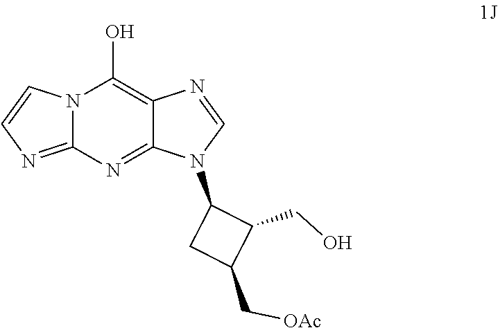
N12C(=NC=C1)N=C1C(=C2O)N=CN1C1CC(C[OAc])C1CO
